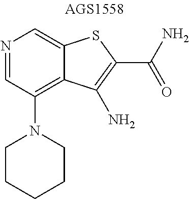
N1=CC(N2CCCCC2)=C2C(=C1)SC(C(N)=O)=C2N
